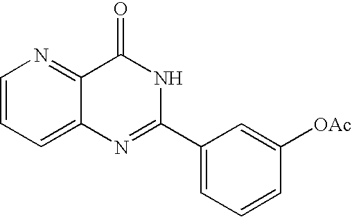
C1=CC=C2C(=N1)C(=O)NC(C1=CC=CC([OAc])=C1)=N2
